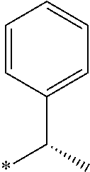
C1(C(C)*)=CC=CC=C1
